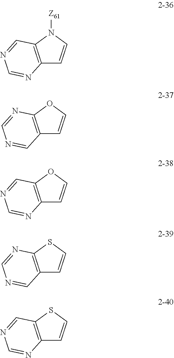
C12=C(N([Z61])C=C1)C=NC=N2.C12=C(OC=C1)N=CN=C2.C12=C(OC=C1)C=NC=N2.C12=C(SC=C1)N=CN=C2.C12=C(SC=C1)C=NC=N2
